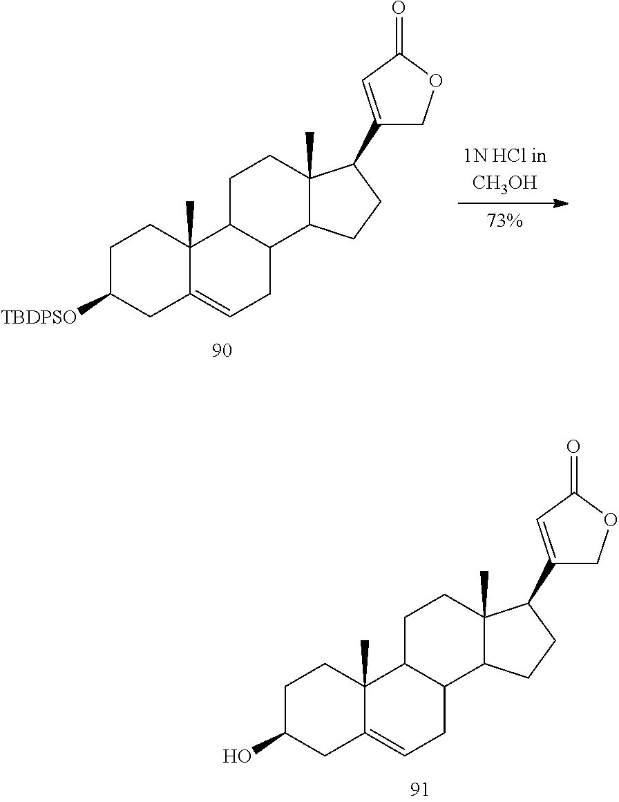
C1C(O)CC2=CCC3C(C2(C)C1)CCC1(C)C3CCC1C1=CC(=O)OC1.C1C([TBDPSO])CC2=CCC3C(C2(C)C1)CCC1(C)C3CCC1C1=CC(=O)OC1
